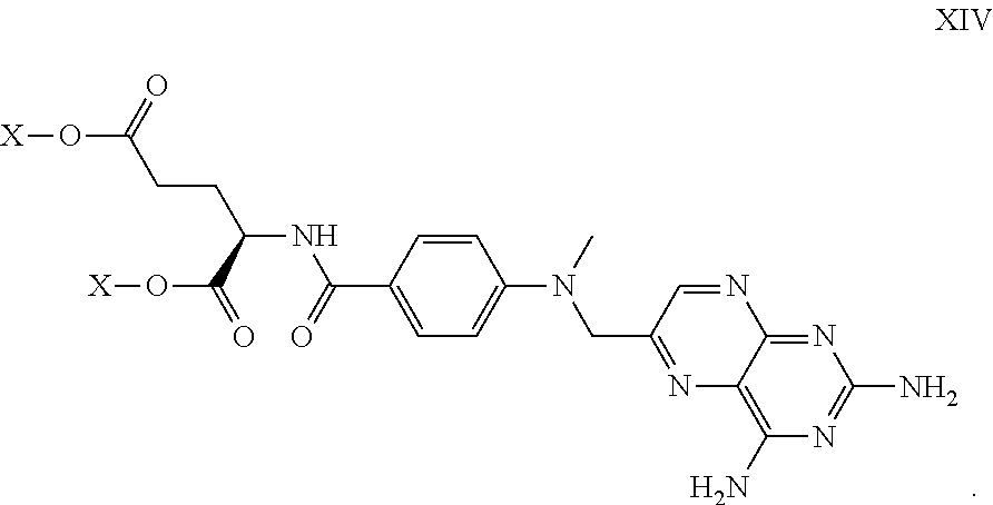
N1=C2C(=C(N)N=C1N)N=C(CN(C1=CC=C(C(NC(C(O[X])=O)CCC(O[X])=O)=O)C=C1)C)C=N2
